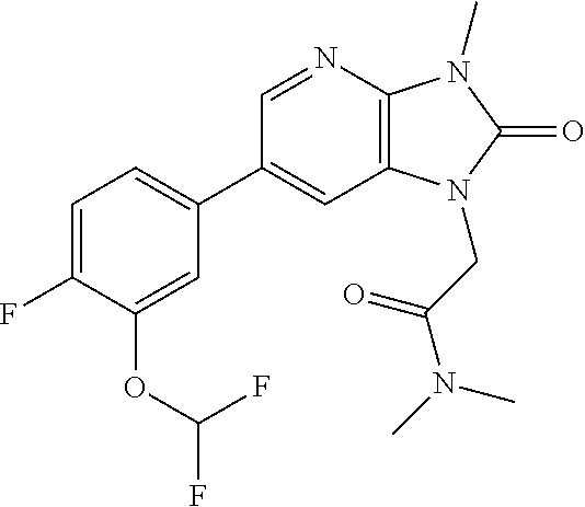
C1(C2=CC=C(F)C(OC(F)F)=C2)=CC2=C(N=C1)N(C)C(=O)N2CC(N(C)C)=O
